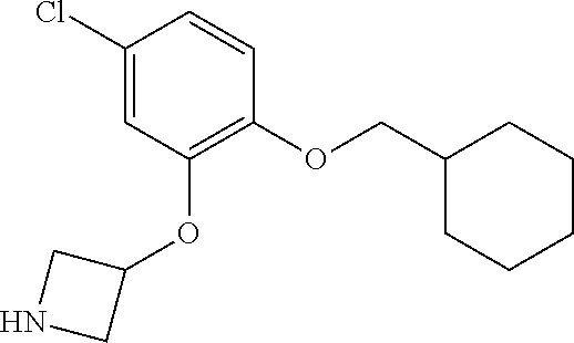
C1(Cl)=CC(OC2CNC2)=C(OCC2CCCCC2)C=C1
